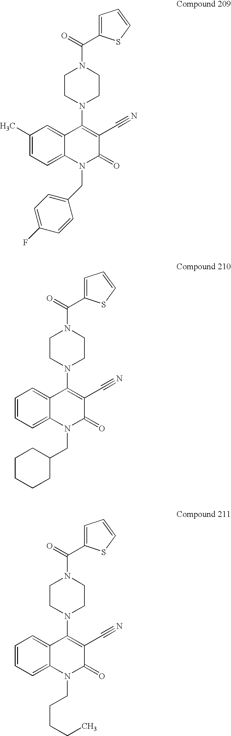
C1=C(C(=O)N2CCN(C3=C(C#N)C(=O)N(CC4=CC=C(F)C=C4)C4=CC=C(C)C=C34)CC2)SC=C1.C1=C(C(=O)N2CCN(C3=C(C#N)C(=O)N(CC4CCCCC4)C4=CC=CC=C34)CC2)SC=C1.C1=C(C(=O)N2CCN(C3=C(C#N)C(=O)N(CCCCC)C4=CC=CC=C34)CC2)SC=C1
